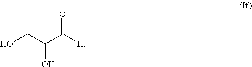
OCC(C([H])=O)O
